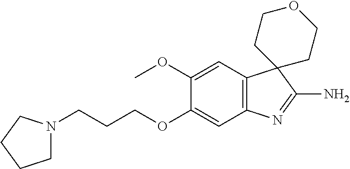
C1(OC)=CC2=C(C=C1OCCCN1CCCC1)N=C(N)C21CCOCC1
